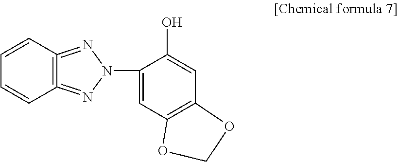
C1=CC=CC2=C1=NN(C1=CC3=C(C=C1O)OCO3)N=2
